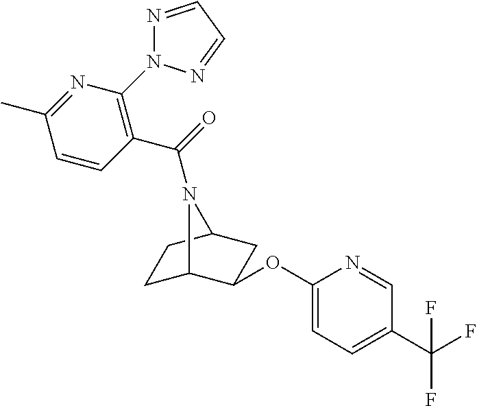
N1=CC=NN1C1=C(C(=O)N2C3CCC2CC3OC2=CC=C(C(F)(F)F)C=N2)C=CC(C)=N1
